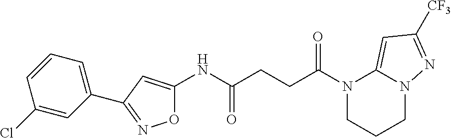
N(C(CCC(N1CCCN2C1=CC([CF3])=N2)=O)=O)C1=CC(C2=CC=CC(Cl)=C2)=NO1
